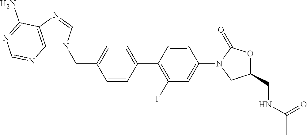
C1=CC(CN2C3=C(N=C2)C(N)=NC=N3)=CC=C1C1=C(F)C=C(N2CC(CNC(C)=O)OC2=O)C=C1
